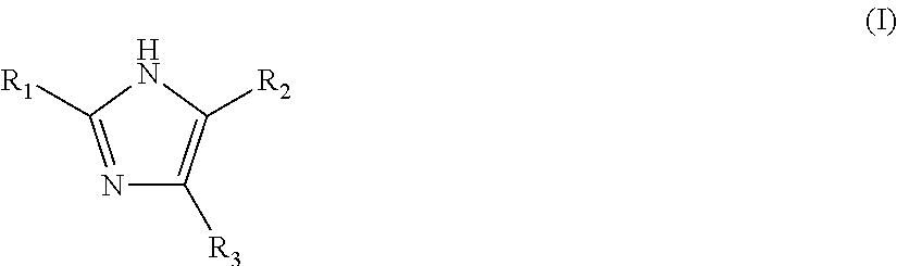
N1C([R1])=NC([R3])=C1[R2]
